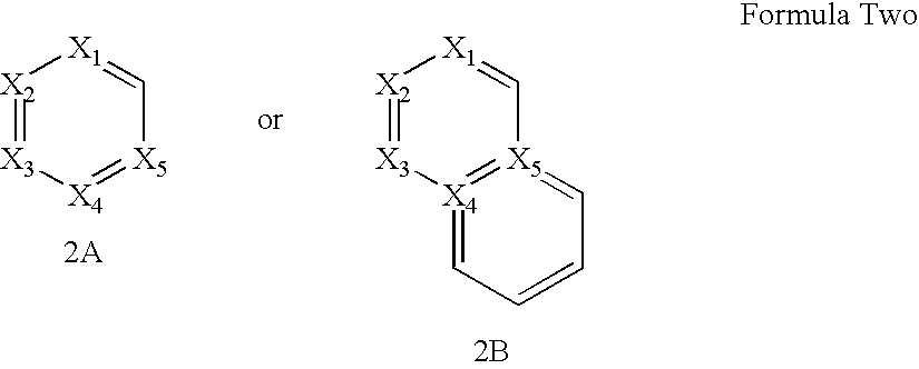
[X2]1=[X3][X4]=[X5]C=[X1]1.[X2]1=[X3][X4]2=[X5](=CC=CC=2)C=[X1]1.[2B].[2A]
